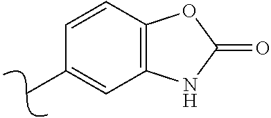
C12=C(C=CC(C)=C1)OC(=O)N2
